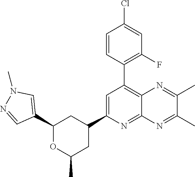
C1(C2=CN(C)N=C2)OC(C)CC(C2=CC(C3=C(F)C=C(Cl)C=C3)=C3C(=N2)N=C(C)C(C)=N3)C1
